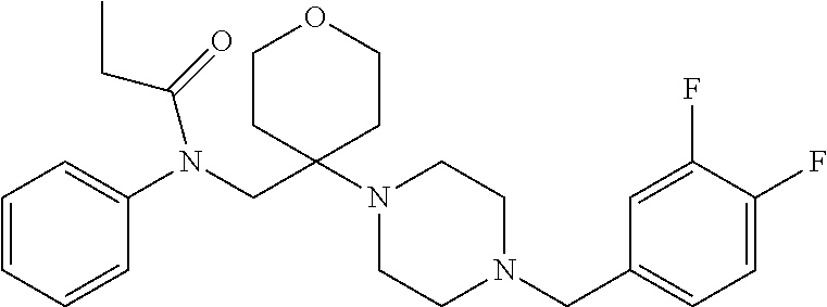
C1=CC=CC(N(CC2(N3CCN(CC4=CC=C(F)C(F)=C4)CC3)CCOCC2)C(=O)CC)=C1
